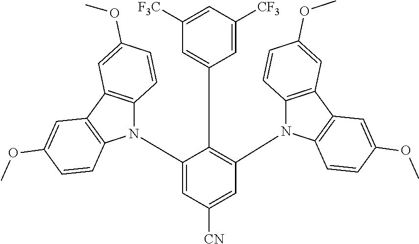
C1(N2C3=C(C4=C2C=CC(OC)=C4)C=C(OC)C=C3)=CC([CN])=CC(N2C3=C(C4=C2C=CC(OC)=C4)C=C(OC)C=C3)=C1C1=CC([F3C])=CC([CF3])=C1
